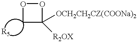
O1CC([R2OX])([OCH2CH2CZ(COONa)2])O1
